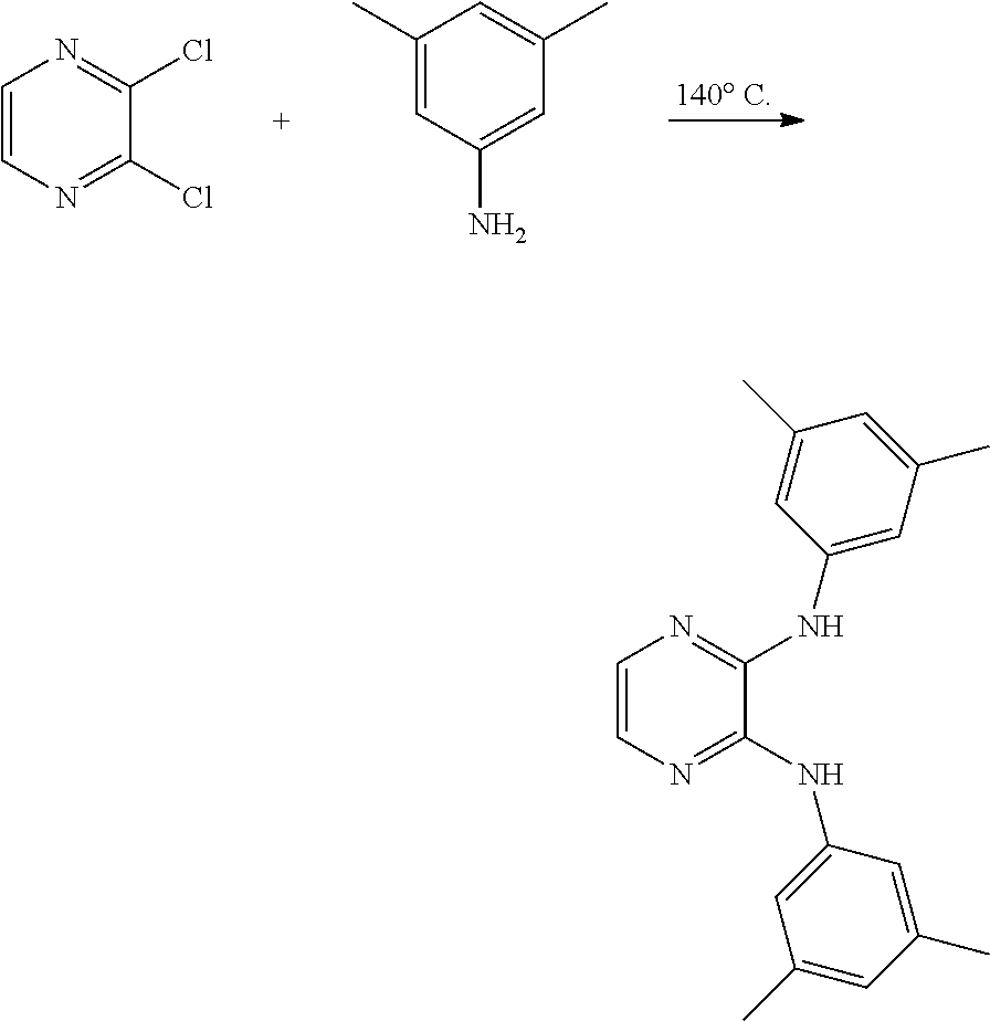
C1=CN=C(Cl)C(Cl)=N1.C1(C)=CC(N)=CC(C)=C1.C1=CN=C(NC2=CC(C)=CC(C)=C2)C(NC2=CC(C)=CC(C)=C2)=N1
